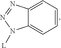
C1=C2C(=CC=C1)N([L])N=N2
